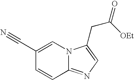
C1(C#N)=CN2C(=NC=C2CC(=O)[OEt])C=C1
